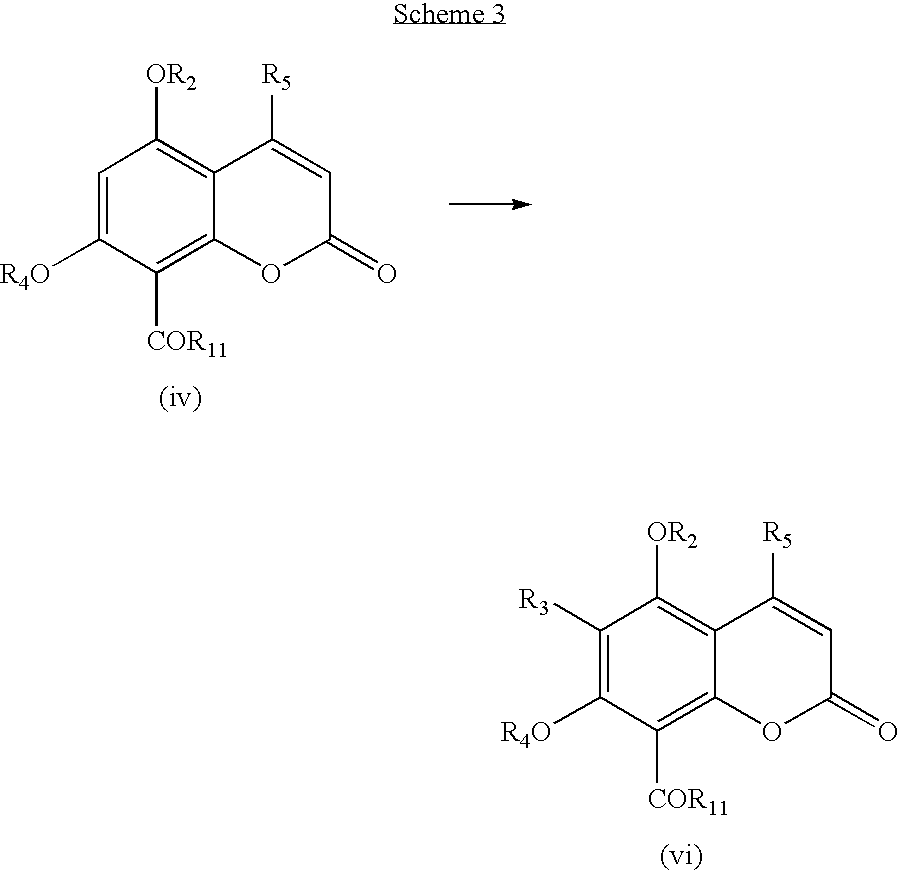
C1([R3])=C([R4O])C([COR11])=C2C(=C1[OR2])C([R5])=CC(=O)O2.C1=C([R4O])C([COR11])=C2C(=C1[OR2])C([R5])=CC(=O)O2
